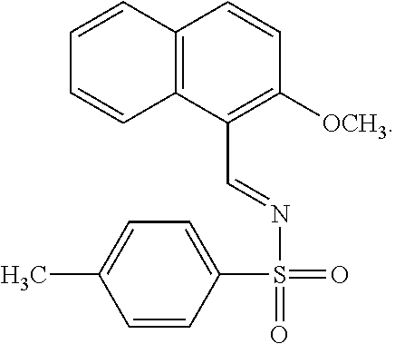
C12=C(C(C=NS(=O)(=O)C3=CC=C(C)C=C3)=C([OCH3])C=C1)C=CC=C2
